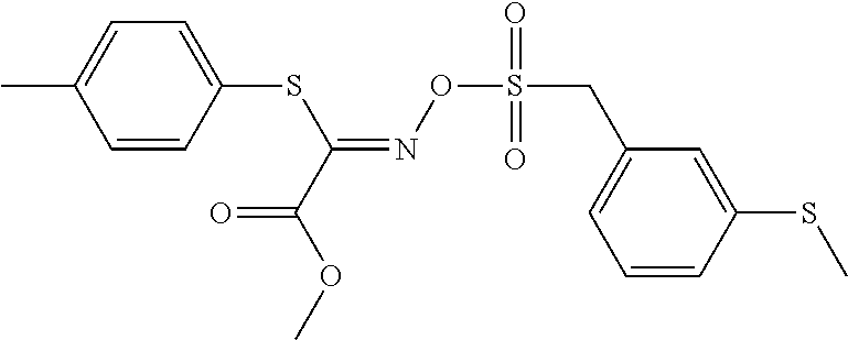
C1=CC(SC(=NOS(CC2=CC=CC(SC)=C2)(=O)=O)C(OC)=O)=CC=C1C
